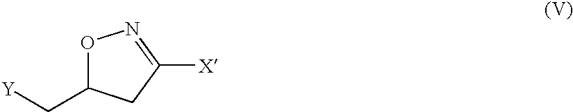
O1C(C[Y])CC([X])=N1
